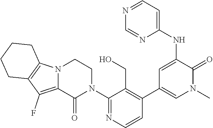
C1(N2CCN3C(=C(F)C4=C3CCCC4)C2=O)=NC=CC(C2=CN(C)C(=O)C(NC3=CC=NC=N3)=C2)=C1CO
